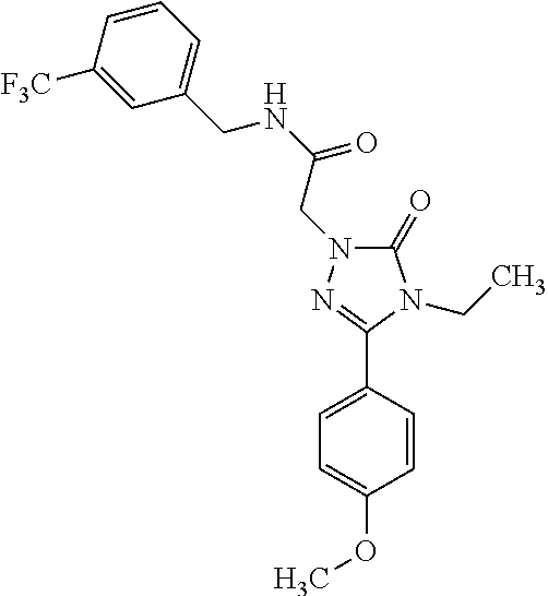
C1([F3C])=CC(CNC(=O)CN2C(=O)N(CC)C(C3=CC=C(OC)C=C3)=N2)=CC=C1
